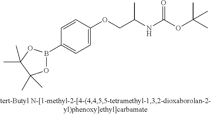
C1=CC(OCC(NC(OC(C)(C)C)=O)C)=CC=C1B1OC(C)(C)C(C)(C)O1
